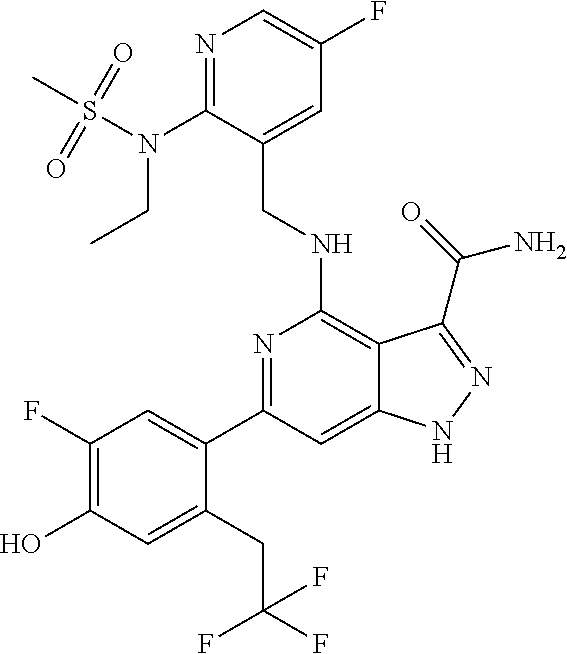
C1(C2=CC(F)=C(O)C=C2CC(F)(F)F)=NC(NCC2=CC(F)=CN=C2N(CC)S(C)(=O)=O)=C2C(=C1)NN=C2C(N)=O
